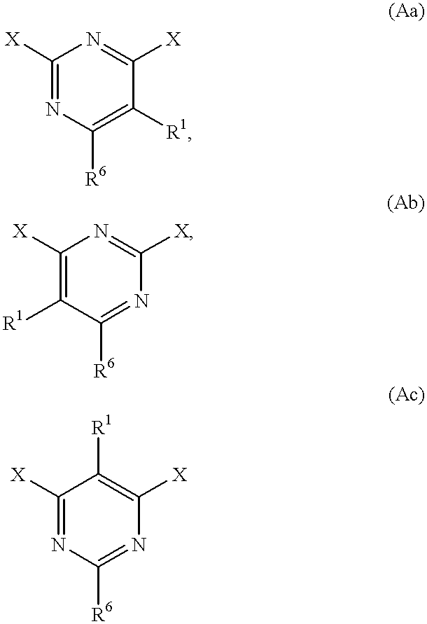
C1([X])=NC([R6])=C([R1])C([X])=N1.C1([X])=C([R1])C([R6])=NC([X])=N1.C1([X])=NC([R6])=NC([X])=C1[R1]
